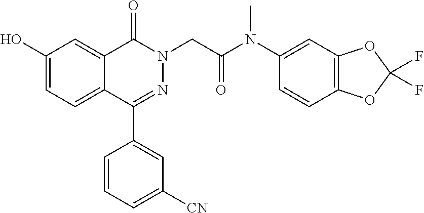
C1(O)=CC=C2C(=C1)C(=O)N(CC(N(C1=CC3=C(C=C1)OC(F)(F)O3)C)=O)N=C2C1=CC([CN])=CC=C1
